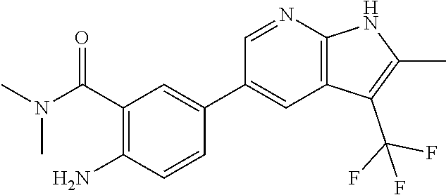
C1(C(N(C)C)=O)=C(N)C=CC(C2=CC3=C(N=C2)NC(C)=C3C(F)(F)F)=C1
